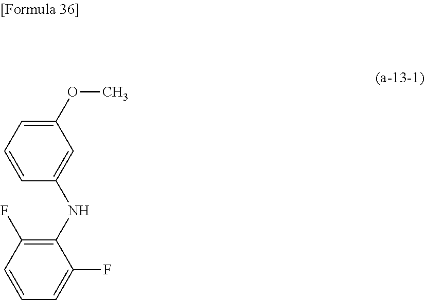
C1(OC)=CC=CC(NC2=C(F)C=CC=C2F)=C1
